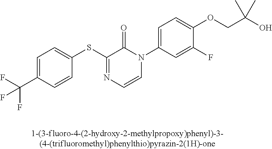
FC(C1=CC=C(SC2=NC=CN(C3=CC=C(OCC(O)(C)C)C(F)=C3)C2=O)C=C1)(F)F
